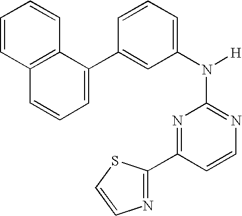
N1=C(N([H])C2=CC=CC(C3=CC=CC4=C3C=CC=C4)=C2)N=C(C2=NC=CS2)C=C1
